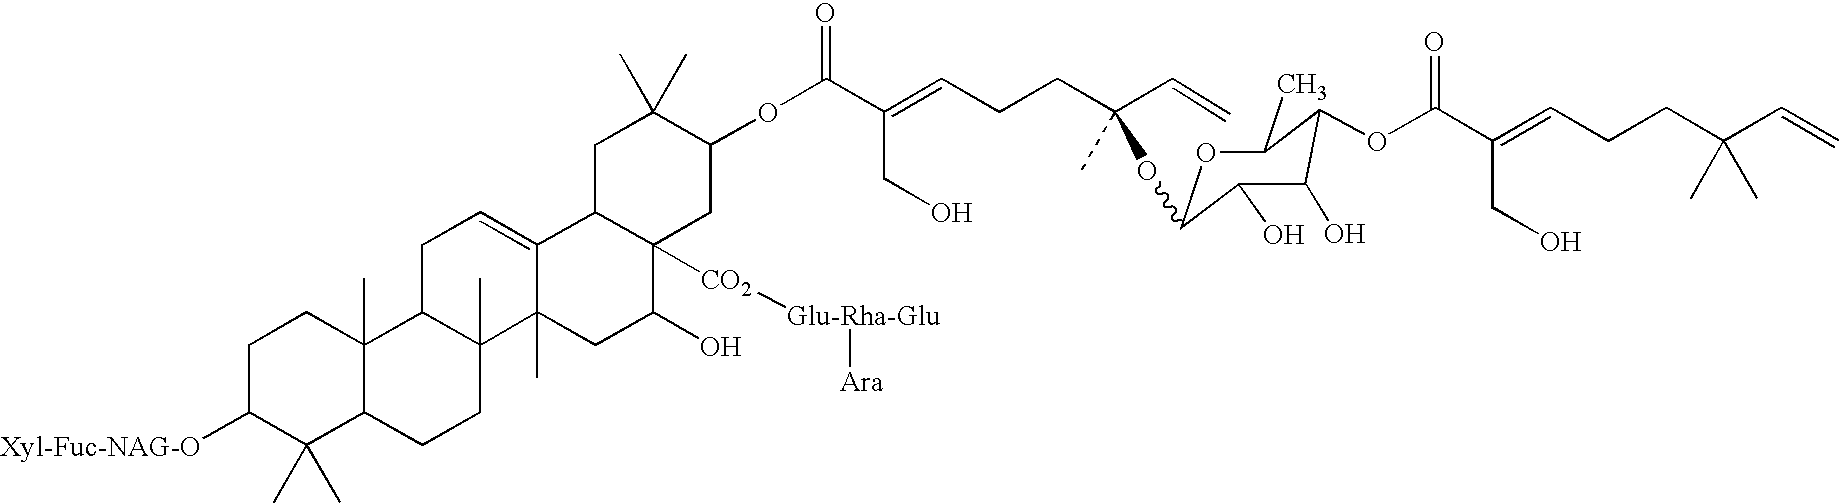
C1C([Xyl-Fuc-NAG-O])C(C)(C)C2C(C)(C1)C1C(C)(CC2)C2(C)C(=CC1)C1C([CO2][Glu-Rha-Glu][Ara])(C(O)C2)CC(OC(=O)C(=CCCC(C=C)(C)OC2OC(C)C(OC(=O)C(=CCCC(C=C)(C)C)CO)C(O)C2O)CO)C(C)(C)C1
